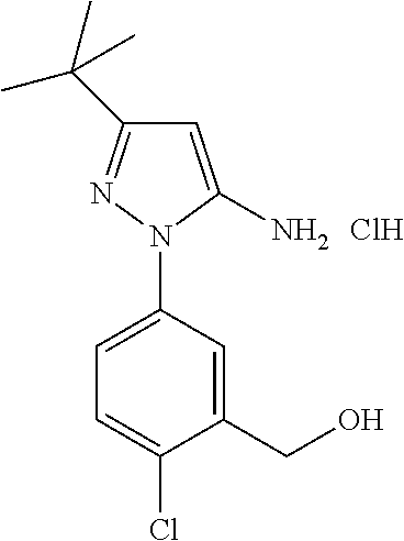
C1=C(N2N=C(C(C)(C)C)C=C2N)C=C(CO)C(Cl)=C1.Cl
